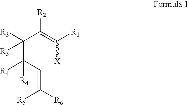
[R3]C(C(=C([R1])[X])[R2])(C(C=C([R6])[R5])([R4])[R4])[R3]
